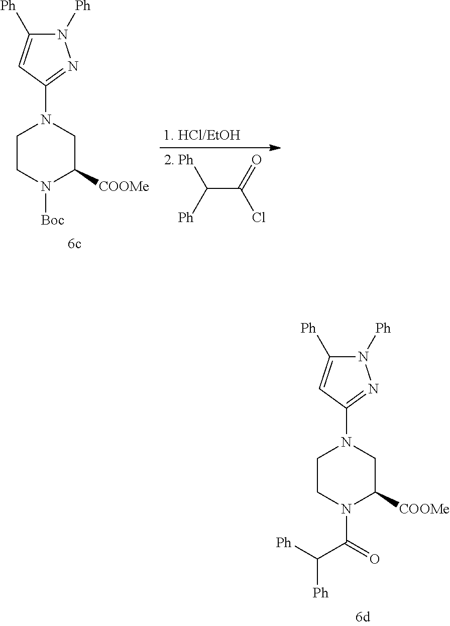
C1CN(C(=O)C([Ph])[Ph])C([COOMe])CN1C1=NN([Ph])C([Ph])=C1.C1CN([Boc])C([COOMe])CN1C1=NN([Ph])C([Ph])=C1.C(C(=O)Cl)([Ph])[Ph]
